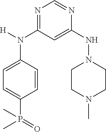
N1=C(N(C2=CC=C(P(C)(=O)C)C=C2)[H])C=C(NN2CCN(C)CC2)N=C1
